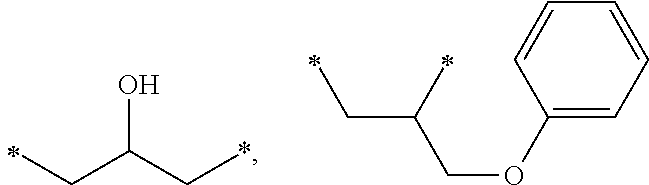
OC(C*)CC.C(C(COC1=CC=CC=C1)C)C
